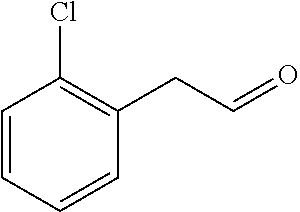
C1=CC=CC(CC=O)=C1Cl
